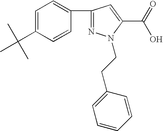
C1=CC(CCN2N=C(C3=CC=C(C(C)(C)C)C=C3)C=C2C(O)=O)=CC=C1
